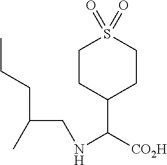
CCCC(CNC([CO2H])C1CCS(=O)(=O)CC1)C
